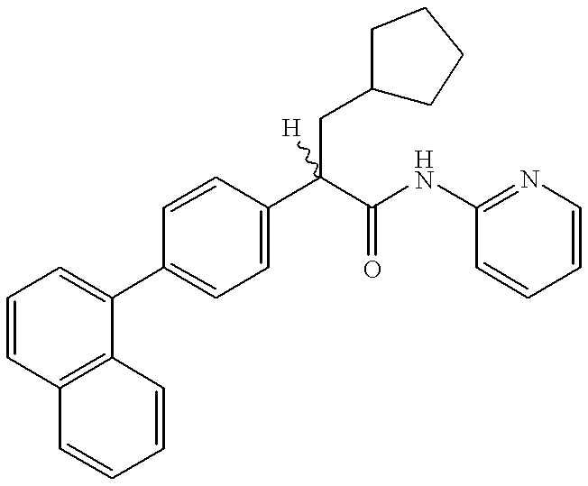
C1=C(C(C(=O)NC2=NC=CC=C2)(CC2CCCC2)[H])C=CC(C2=CC=CC3=C2C=CC=C3)=C1
